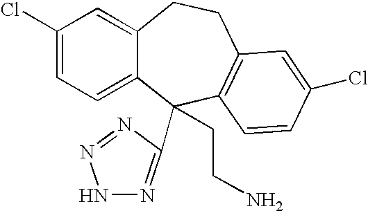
C1(Cl)=CC=C2C(=C1)CCC1=C(C2(CCN)C2=NNN=N2)C=CC(Cl)=C1
